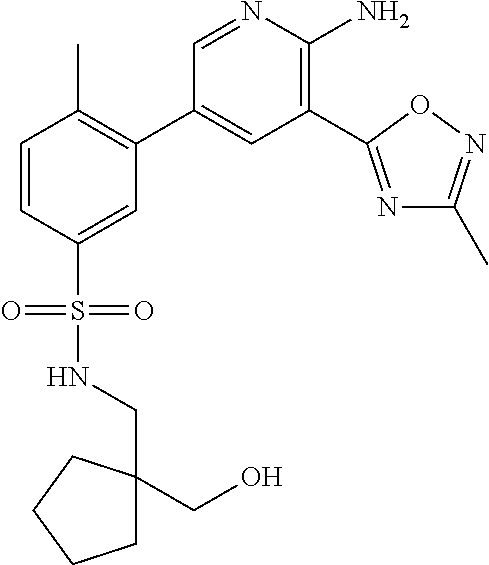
C1=NC(N)=C(C2=NC(C)=NO2)C=C1C1=C(C)C=CC(S(=O)(=O)NCC2(CO)CCCC2)=C1
